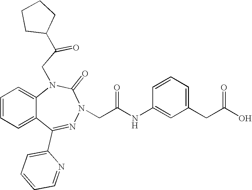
C1=CC=C2C(=C1)N(CC(=O)C1CCCC1)C(=O)N(CC(NC1=CC(CC(O)=O)=CC=C1)=O)N=C2C1=CC=CC=N1
